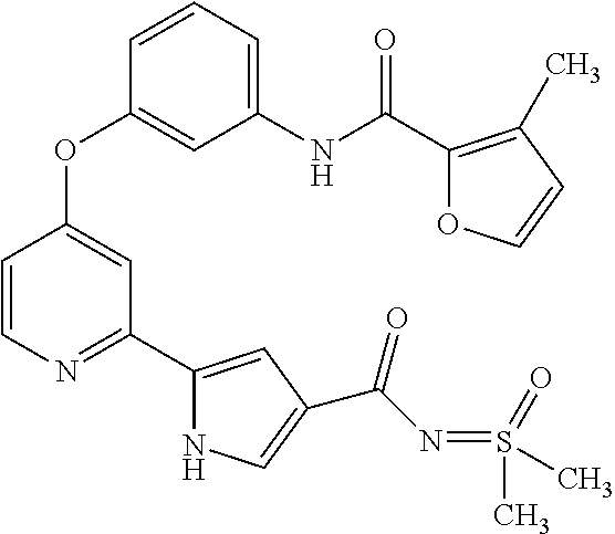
C1=CN=C(C2=CC(C(N=S(C)(=O)C)=O)=CN2)C=C1OC1=CC(NC(=O)C2=C(C)C=CO2)=CC=C1
